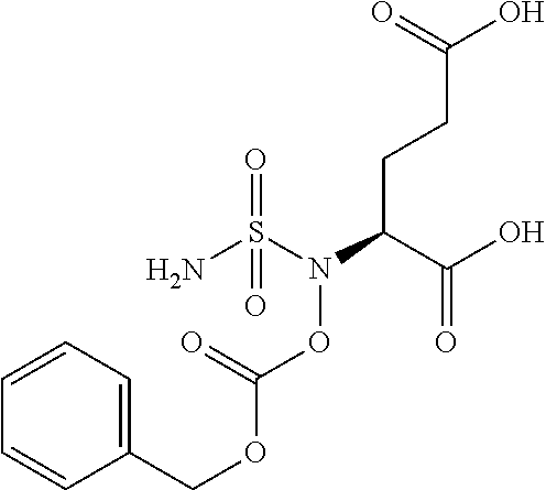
NS(N(C(C(O)=O)CCC(O)=O)OC(OCC1=CC=CC=C1)=O)(=O)=O
